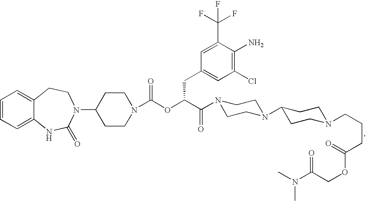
C1=CC=C2C(=C1)CCN(C1CCN(C(OC(C(=O)N3CCN(C4CCN(CCCC(OCC(N(C)C)=O)=O)CC4)CC3)CC3=CC(Cl)=C(N)C(C(F)(F)F)=C3)=O)CC1)C(=O)N2
